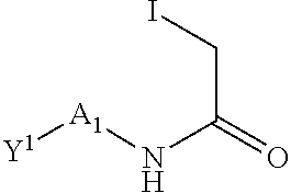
[Y1][A1]NC(=O)CI
